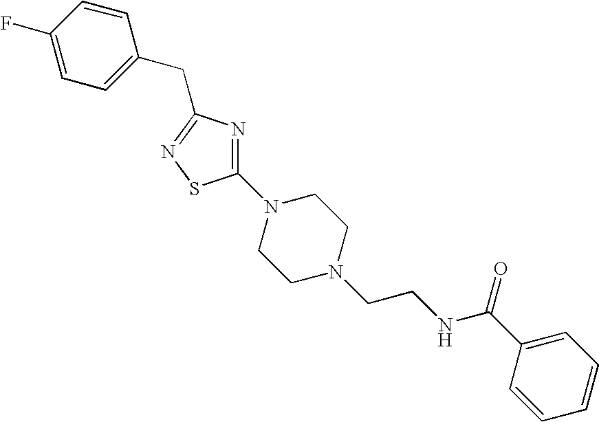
C1(F)=CC=C(CC2=NSC(N3CCN(CCNC(C4=CC=CC=C4)=O)CC3)=N2)C=C1
